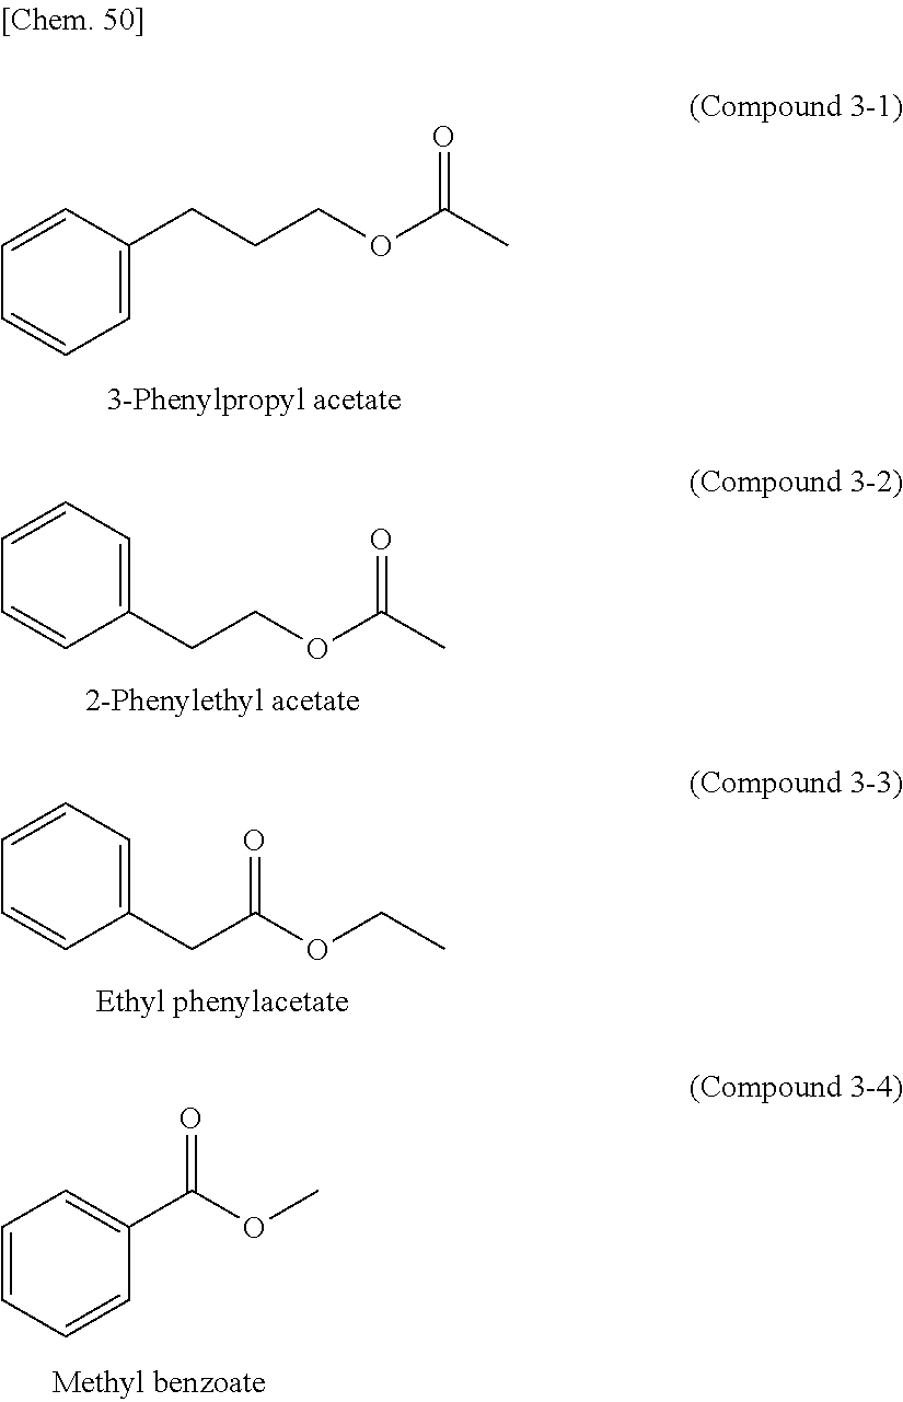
C1=CC(CCCOC(=O)C)=CC=C1.C1=CC=C(CCOC(=O)C)C=C1.C1=CC=C(CC(OCC)=O)C=C1.C1=CC=CC(C(=O)OC)=C1
